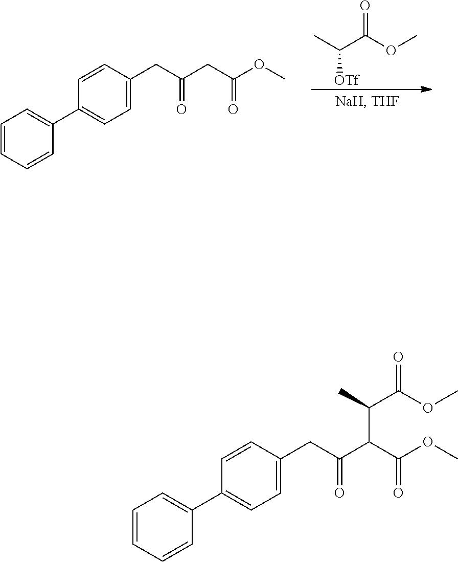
[OTf]C(C)C(OC)=O.C1=CC=CC(C2=CC=C(CC(CC(OC)=O)=O)C=C2)=C1.C1=CC=CC(C2=CC=C(CC(C(C(OC)=O)C(C)C(OC)=O)=O)C=C2)=C1
